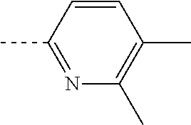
C1=CC(C)=NC(C)=C1C
